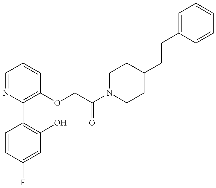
C1=CC(F)=CC(O)=C1C1=C(OCC(N2CCC(CCC3=CC=CC=C3)CC2)=O)C=CC=N1
